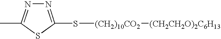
S([(CH2)10CO2][(CH2CH2O)2C6H13])C1=NN=C(C)S1
